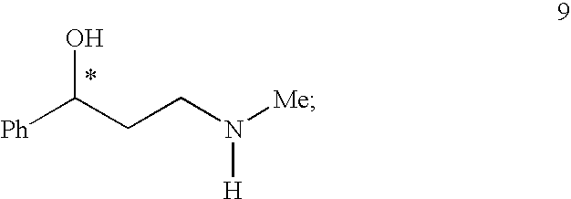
[Ph]C(CCN([Me])[H])O
